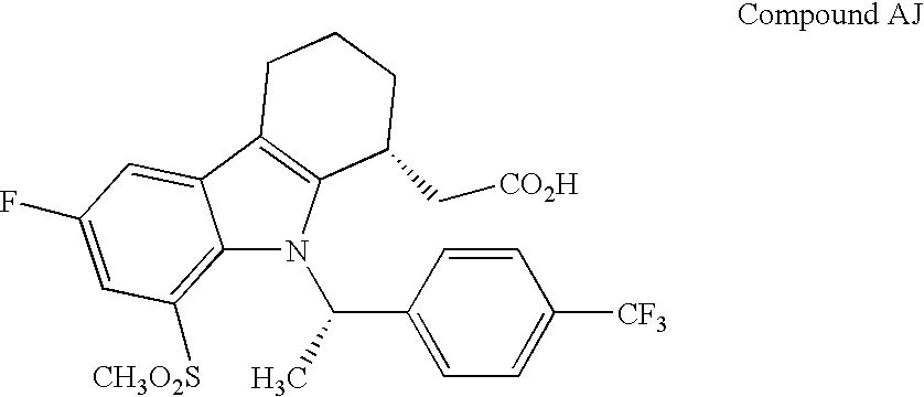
C([CO2H])C1C2=C(C3=CC(F)=CC([CH3O2S])=C3N2C(C2=CC=C([CF3])C=C2)C)CCC1
